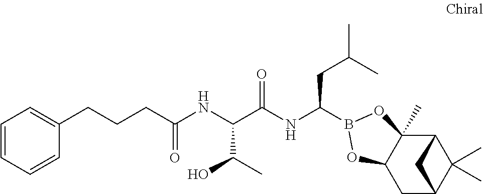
C12C3(C)C(CC(C1(C)C)C2)OB(C(NC(C(NC(=O)CCCC1=CC=CC=C1)C(C)O)=O)CC(C)C)O3
